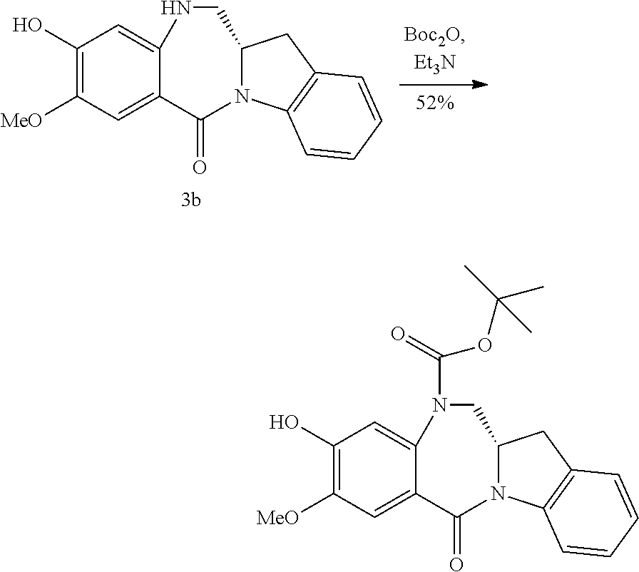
C1(O)=C([MeO])C=C2C(=C1)NCC1N(C2=O)C2=C(C1)C=CC=C2.C1(O)=C([MeO])C=C2C(=C1)N(C(=O)OC(C)(C)C)CC1N(C2=O)C2=C(C1)C=CC=C2
